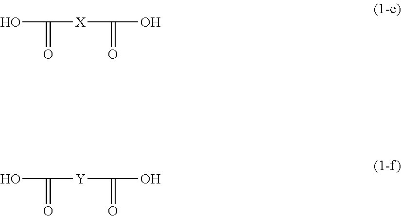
OC(=O)[X]C(=O)O.OC(=O)[Y]C(=O)O
